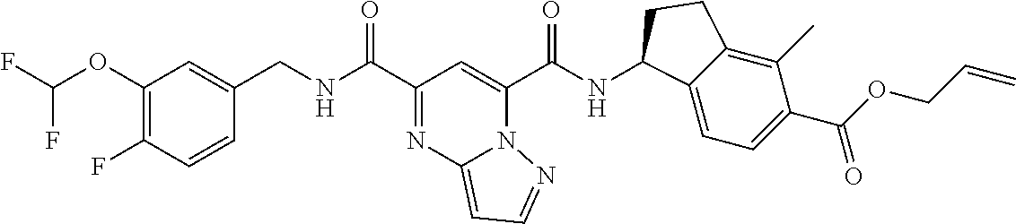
C1(OC(F)F)=C(F)C=CC(CNC(C2=NC3=CC=NN3C(C(NC3C4=CC=C(C(OCC=C)=O)C(C)=C4CC3)=O)=C2)=O)=C1
